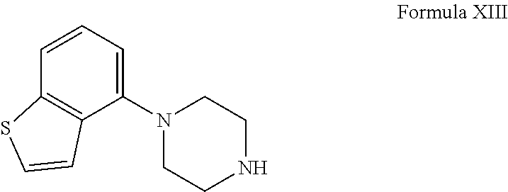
C1=CC=C(N2CCNCC2)C2=C1SC=C2
